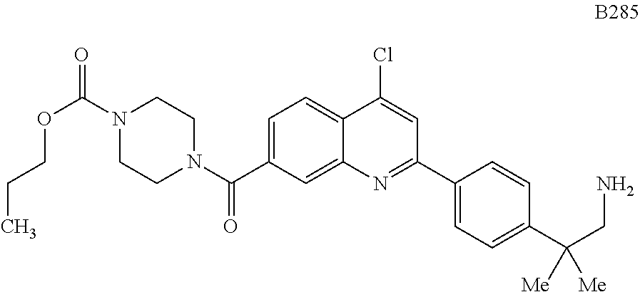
C1=C(C(N2CCN(C(=O)OCCC)CC2)=O)C=C2C(=C1)C(Cl)=CC(C1=CC=C(C([Me])([Me])CN)C=C1)=N2
